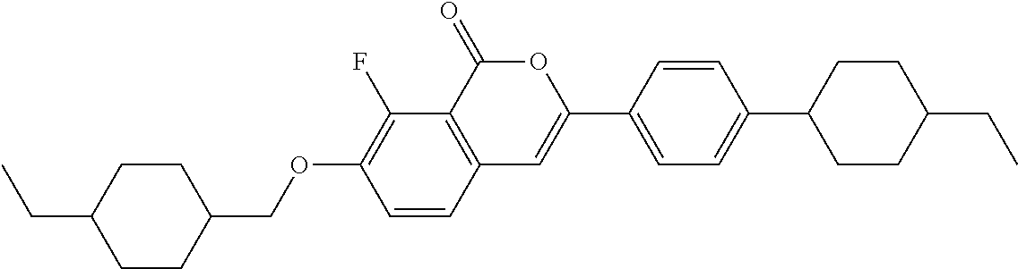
C12=C(C(=O)OC(C3=CC=C(C4CCC(CC)CC4)C=C3)=C1)C(F)=C(OCC1CCC(CC)CC1)C=C2
